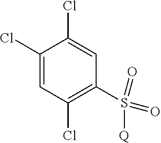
C1(Cl)=CC(Cl)=C(S(=O)(=O)[Q])C=C1Cl
